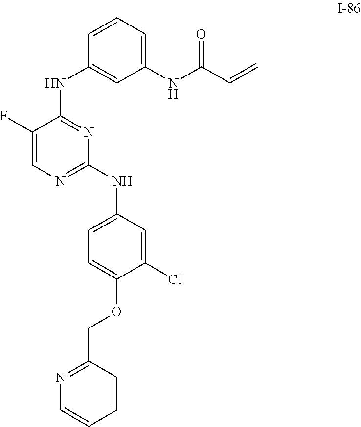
C1(F)=CN=C(NC2=CC=C(OCC3=NC=CC=C3)C(Cl)=C2)N=C1NC1=CC(NC(C=C)=O)=CC=C1
